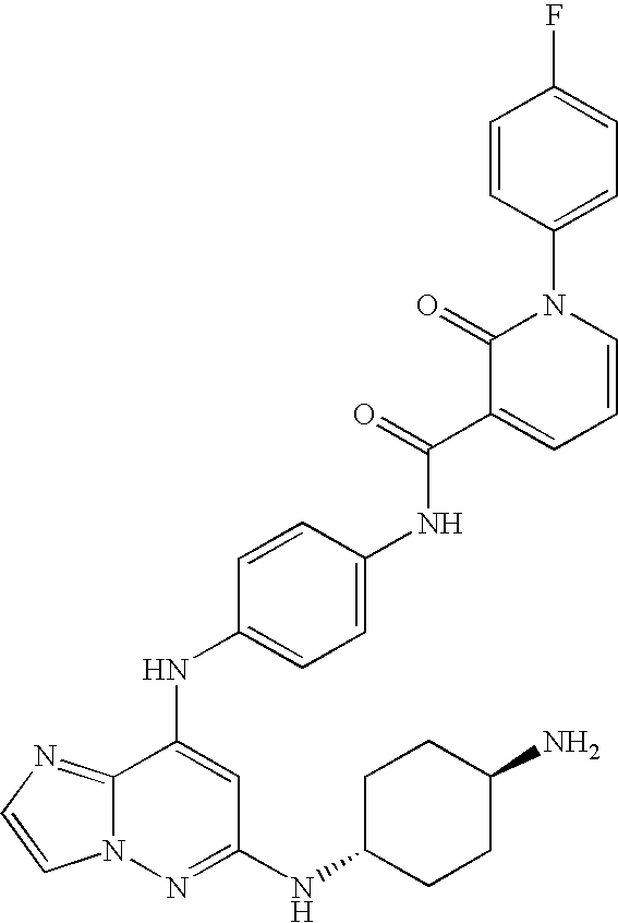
C12=NC=CN1N=C(NC1CCC(N)CC1)C=C2NC1=CC=C(NC(C2=CC=CN(C3=CC=C(F)C=C3)C2=O)=O)C=C1
